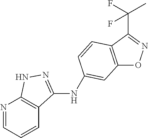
C12=C(C(C(C)(F)F)=NO1)C=CC(NC1=NNC3=C1C=CC=N3)=C2
